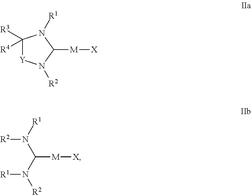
C1([R3])([R4])[Y]N([R2])C([M][X])N1[R1].[R2]N([R1])C(N([R2])[R1])[M][X]
